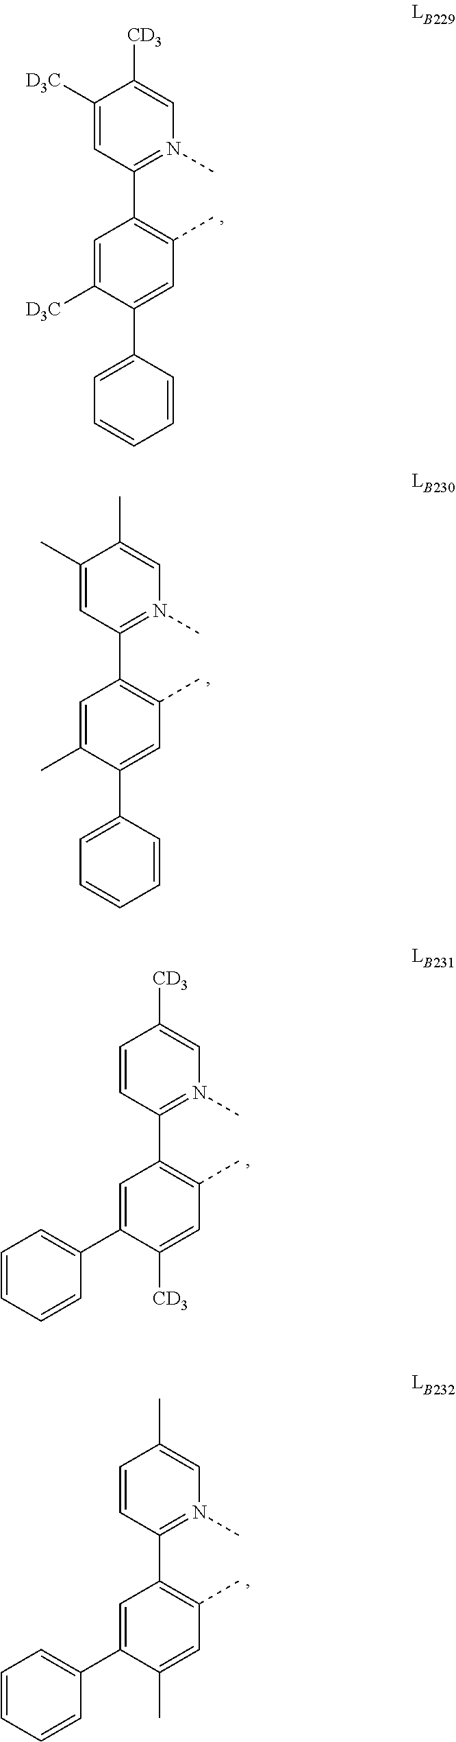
C1([D3C])=CC(C2=C(C)C=C(C3=CC=CC=C3)C([D3C])=C2)=N(C)C=C1[CD3].C1(C)=CC(C2=C(C)C=C(C3=CC=CC=C3)C(C)=C2)=N(C)C=C1C.C1=CC(C2=C(C)C=C([CD3])C(C3=CC=CC=C3)=C2)=N(C)C=C1[CD3].C1=CC(C2=C(C)C=C(C)C(C3=CC=CC=C3)=C2)=N(C)C=C1C
